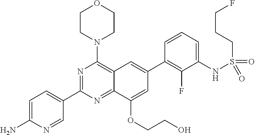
C12=NC(C3=CC=C(N)N=C3)=NC(N3CCOCC3)=C1C=C(C1=C(F)C(NS(CCCF)(=O)=O)=CC=C1)C=C2OCCO
